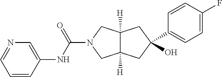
C1(C2(O)CC3([H])C([H])(CN(C(NC4=CN=CC=C4)=O)C3)C2)=CC=C(F)C=C1
